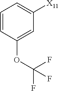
C1=CC(OC(F)(F)F)=CC([X11])=C1
